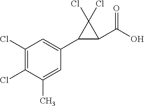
C1(Cl)=C(Cl)C(C)=CC(C2C(C(O)=O)C2(Cl)Cl)=C1
